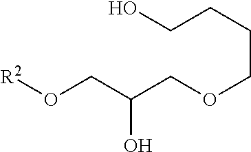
O(CC(CO[R2])O)CCCCO
